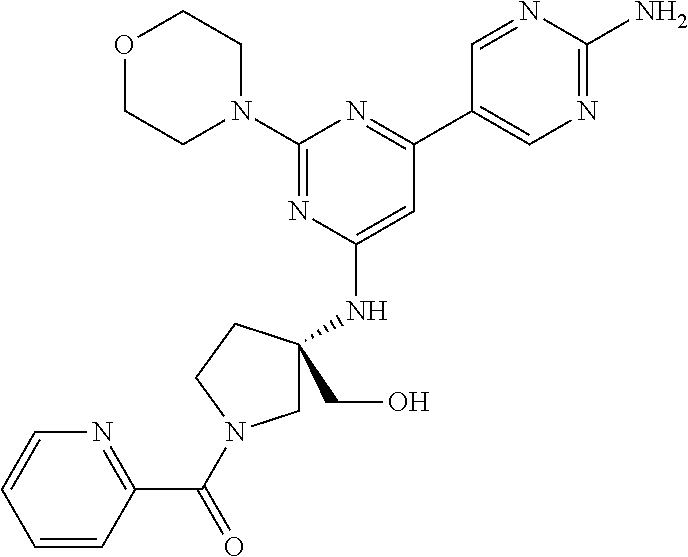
O1CCN(C2=NC(NC3(CO)CN(C(C4=NC=CC=C4)=O)CC3)=CC(C3=CN=C(N)N=C3)=N2)CC1
